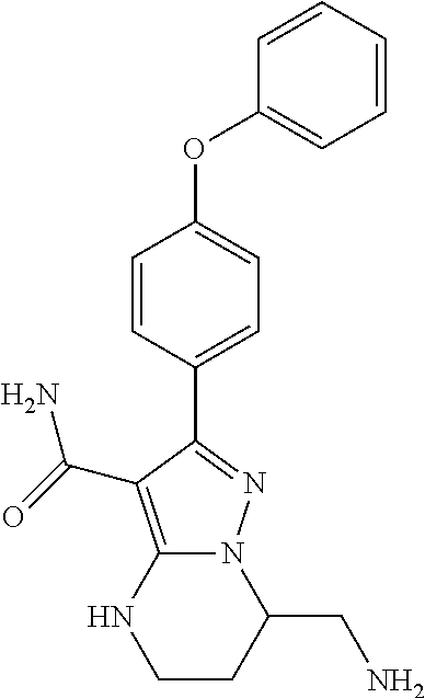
C1=CC=CC=C1OC1=CC=C(C2=NN3C(=C2C(=O)N)NCCC3CN)C=C1
